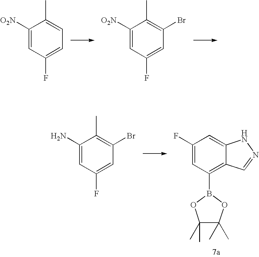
C1([O2N])=CC(F)=CC=C1C.C1([O2N])=CC(F)=CC(Br)=C1C.C1(F)=CC(B2OC(C)(C)C(C)(C)O2)=C2C(=C1)NN=C2.C1(N)=CC(F)=CC(Br)=C1C
